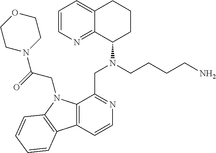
C1=CN=C2C(=C1)CCCC2N(CCCCN)CC1=NC=CC2=C1N(CC(N1CCOCC1)=O)C1=C2C=CC=C1
